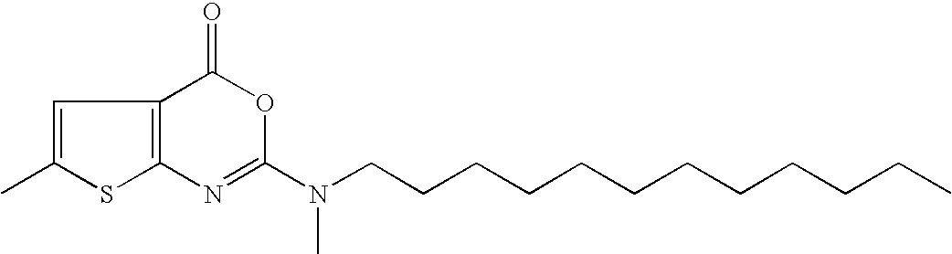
C1(C)=CC2=C(N=C(N(CCCCCCCCCCCC)C)OC2=O)S1
